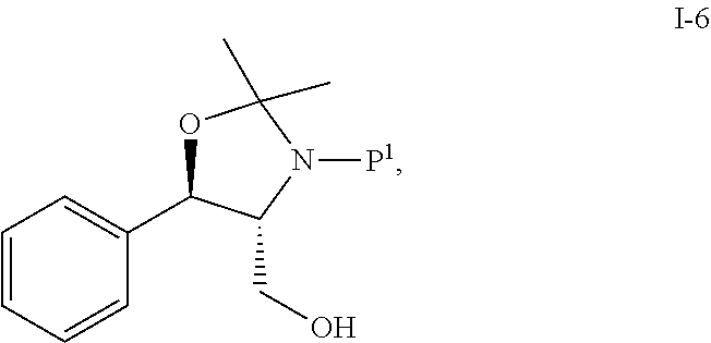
C1=CC=CC(C2OC(C)(C)N([P1])C2CO)=C1
